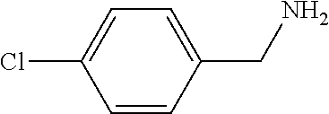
C1(Cl)=CC=C(CN)C=C1
